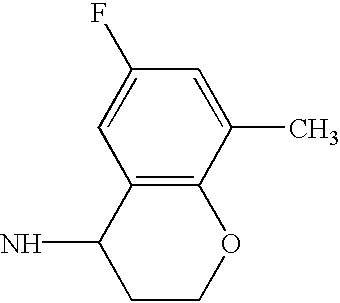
C12=C(C(C)=CC(F)=C1)OCCC2N
